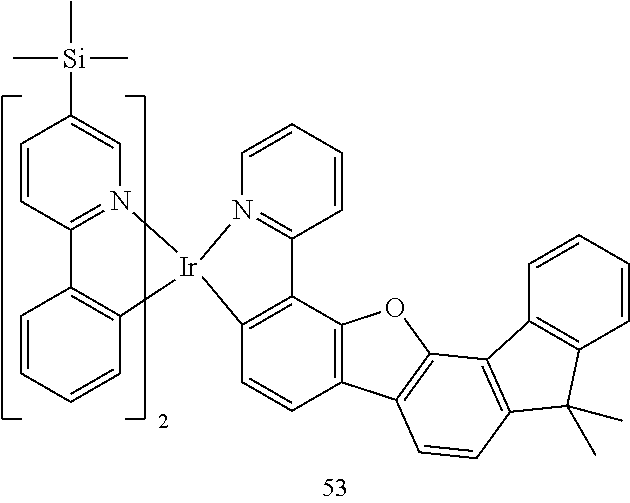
C1=CC2=C(C3=C1[Ir]1(N4=C3C=CC=C4)N3=C(C=CC([Si](C)(C)C)=C3)C3=C1C=CC=C3)OC1=C2C=CC2=C1C1=C(C2(C)C)C=CC=C1
